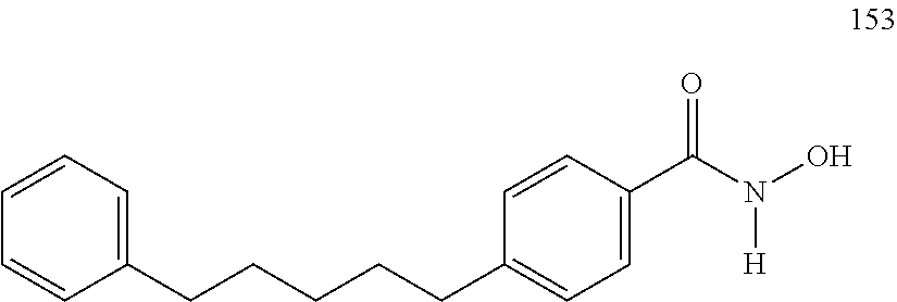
C1(CCCCCC2=CC=C(C(N(O)[H])=O)C=C2)=CC=CC=C1
